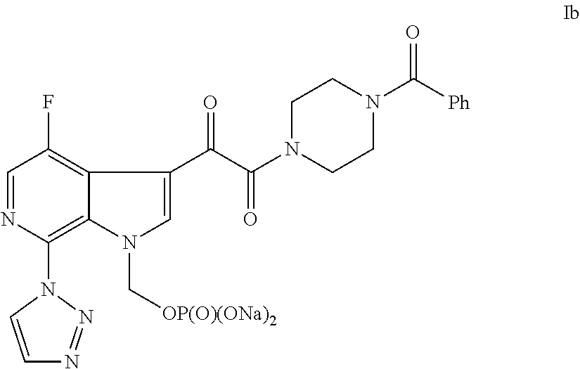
C12=C(F)C=NC(N3C=CN=N3)=C1N(C[OP(O)(ONa)2])C=C2C(C(N1CCN(C([Ph])=O)CC1)=O)=O
